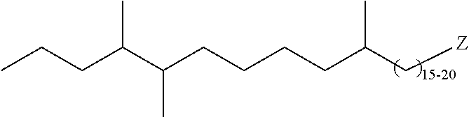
C(C(C(CCCCC(C[Z])C)C)C)CC
